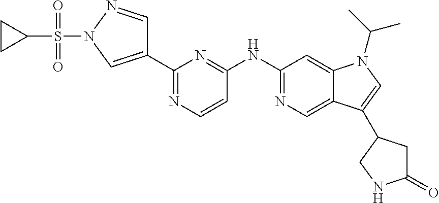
C1(NC2=NC=C3C(=C2)N(C(C)C)C=C3C2CC(=O)NC2)=NC(C2=CN(S(C3CC3)(=O)=O)N=C2)=NC=C1
